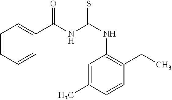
N(C1=C(CC)C=CC(C)=C1)C(NC(C1=CC=CC=C1)=O)=S
